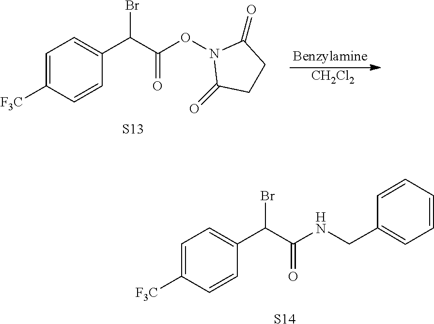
[F3C]C1=CC=C(C(C(ON2C(=O)CCC2=O)=O)Br)C=C1.[S13].[CH2Cl2].[F3C]C1=CC=C(C(C(NCC2=CC=CC=C2)=O)Br)C=C1.[S14]
